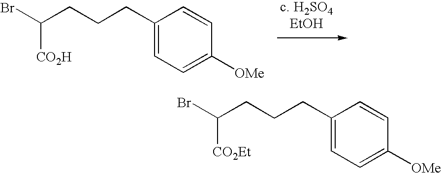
C1([OMe])=CC=C(CCCC(Br)[CO2Et])C=C1.C1([OMe])=CC=C(CCCC(Br)[CO2H])C=C1
